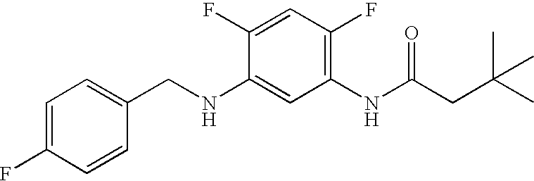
C1=C(F)C=CC(CNC2=CC(NC(CC(C)(C)C)=O)=C(F)C=C2F)=C1
